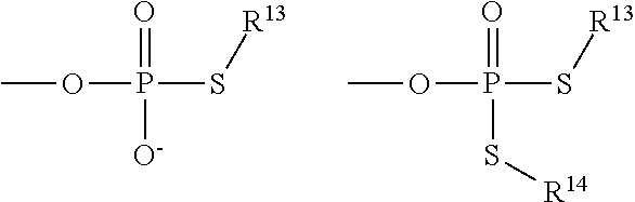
COP(S[R13])(=O)[O-].COP(S[R13])(=O)S[R14]
